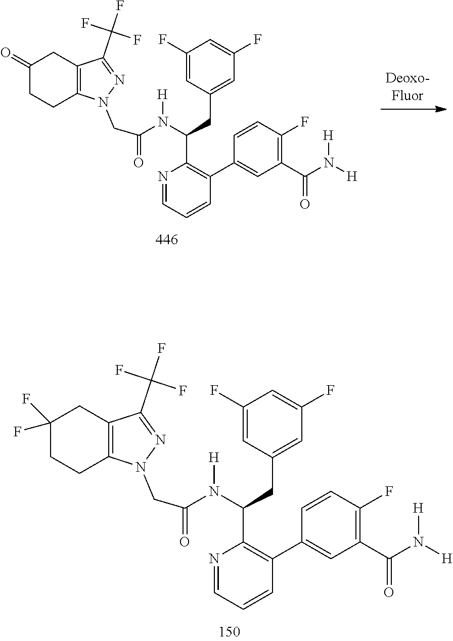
C1(F)=CC(CC(C2=C(C3=CC(C(N([H])[H])=O)=C(F)C=C3)C=CC=N2)N(C(CN2N=C(C(F)(F)F)C3=C2CCC(F)(F)C3)=O)[H])=CC(F)=C1.C1(F)=CC(CC(C2=C(C3=CC(C(N([H])[H])=O)=C(F)C=C3)C=CC=N2)N(C(CN2N=C(C(F)(F)F)C3=C2CCC(=O)C3)=O)[H])=CC(F)=C1
